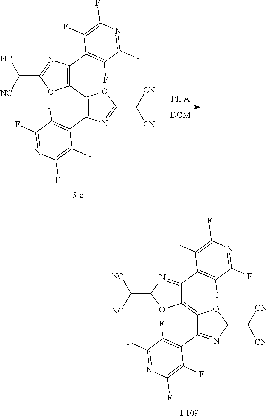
C1(C([NC])[NC])=NC(C2=C(F)C(F)=NC(F)=C2F)=C(C2=C(C3=C(F)C(F)=NC(F)=C3F)N=C(C([CN])[CN])O2)O1.[PIFA].C1(=C([NC])[NC])N=C(C2=C(F)C(F)=NC(F)=C2F)C(=C2OC(=C([CN])[CN])N=C2C2=C(F)C(F)=NC(F)=C2F)O1
